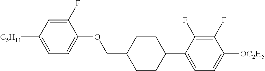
C1(F)=CC([C5H11])=CC=C1OCC1CCC(C2=CC=C([OC2H5])C(F)=C2F)CC1
